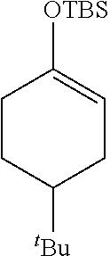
C1CC([tBu])CC=C1[OTBS]
